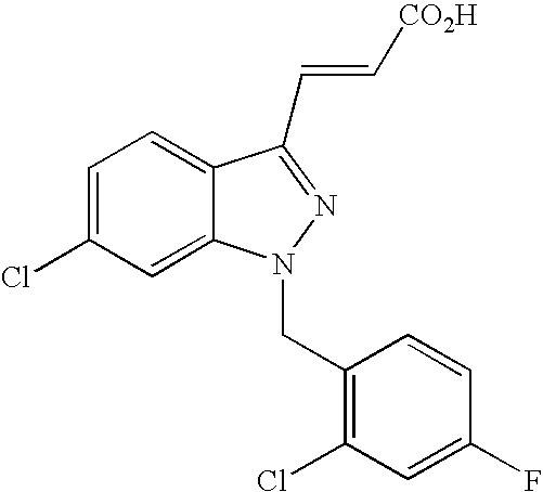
C1=C(Cl)C=C2C(=C1)C(C=C[CO2H])=NN2CC1=C(Cl)C=C(F)C=C1
